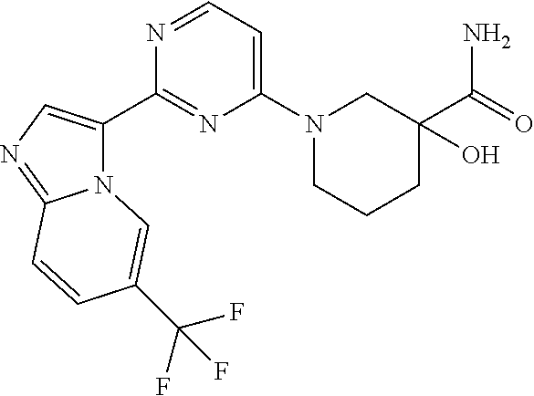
N12C(C3=NC(N4CCCC(C(=O)N)(O)C4)=CC=N3)=CN=C1C=CC(C(F)(F)F)=C2
